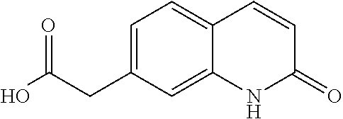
C1=C(CC(O)=O)C=C2C(=C1)C=CC(=O)N2
